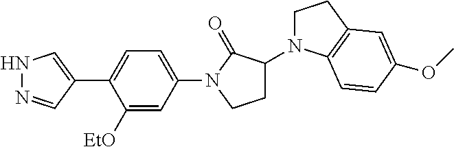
N1N=CC(C2=CC=C(N3CCC(N4CCC5=C4C=CC(OC)=C5)C3=O)C=C2[EtO])=C1
